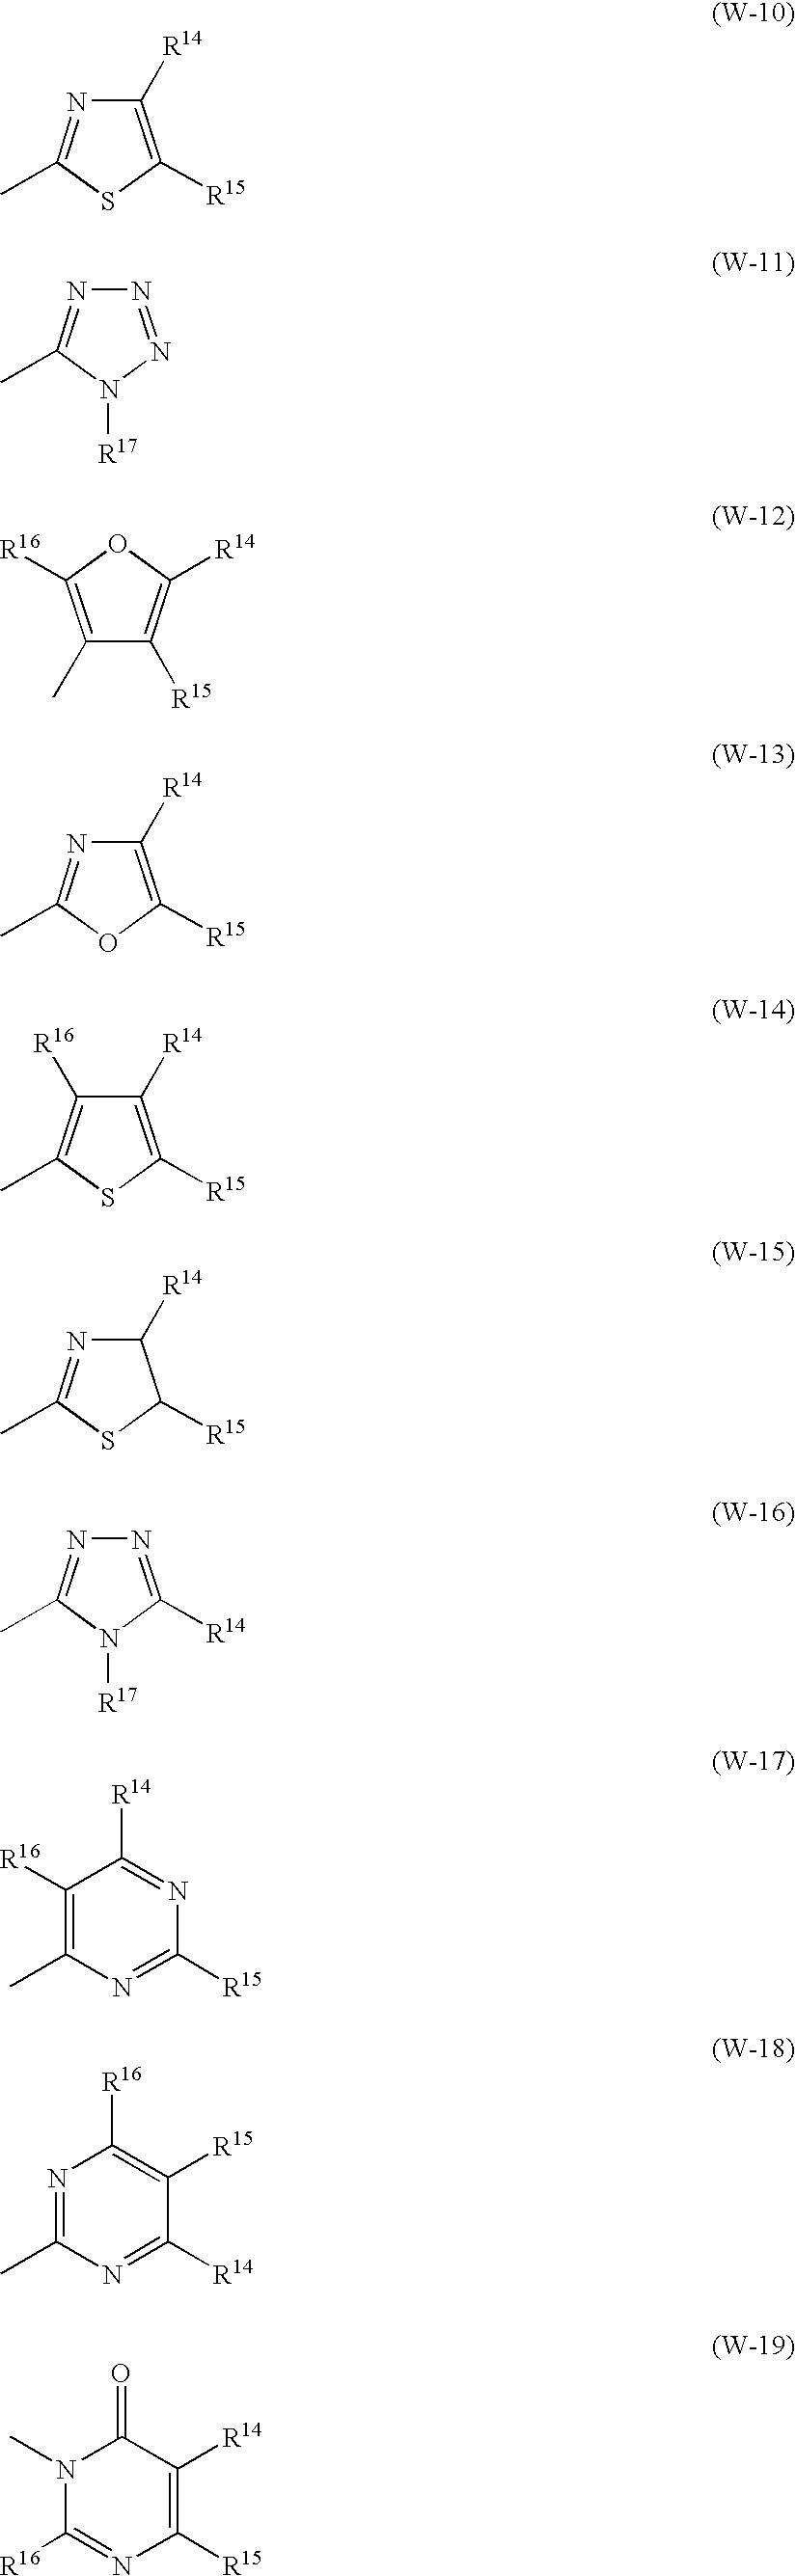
C1([R14])=C([R15])SC(C)=N1.N1=NN([R17])C(C)=N1.C1(C)=C([R16])OC([R14])=C1[R15].C1([R14])=C([R15])OC(C)=N1.C1([R14])=C([R15])SC(C)=C1[R16].C1([R14])N=C(C)SC1[R15].N1=C([R14])N([R17])C(C)=N1.C1([R16])=C(C)N=C([R15])N=C1[R14].N1=C(C)N=C([R14])C([R15])=C1[R16].N1(C)C([R16])=NC([R15])=C([R14])C1=O
